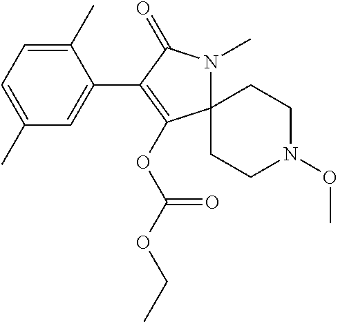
C1(C)=CC=C(C)C=C1C1=C(OC(OCC)=O)C2(N(C)C1=O)CCN(OC)CC2
